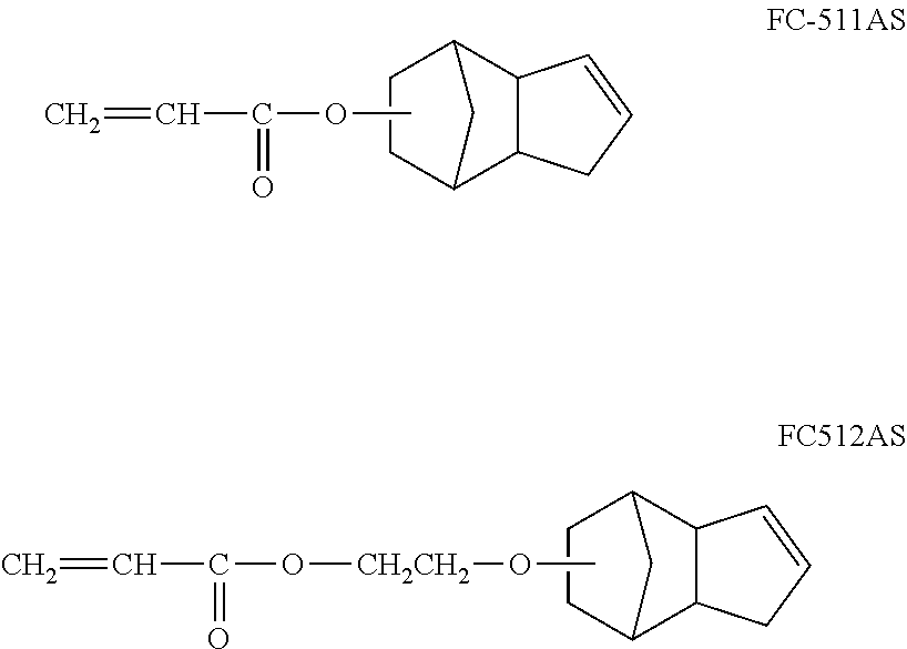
C1CC2C3C(C1C2)C=CC3.COC(=O)C=C.C1CC2C3C(C1C2)C=CC3.[CH2CH2](OC(=O)C=C)OC
